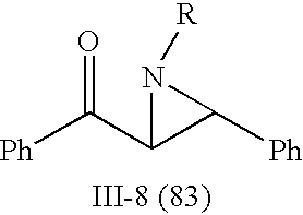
[Ph]C(C1C([Ph])N1[R])=O
